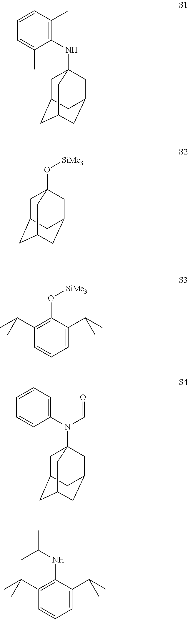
C1=C(C(C)C)C(O[SiMe3])=C(C(C)C)C=C1.C1(NC23CC4CC(CC(C2)C4)C3)=C(C)C=CC=C1C.C1C2CC3CC(CC1(O[SiMe3])C3)C2.C1C2CC3CC(CC1(N(C=O)C1=CC=CC=C1)C3)C2.C1=C(C(C)C)C(NC(C)C)=C(C(C)C)C=C1
